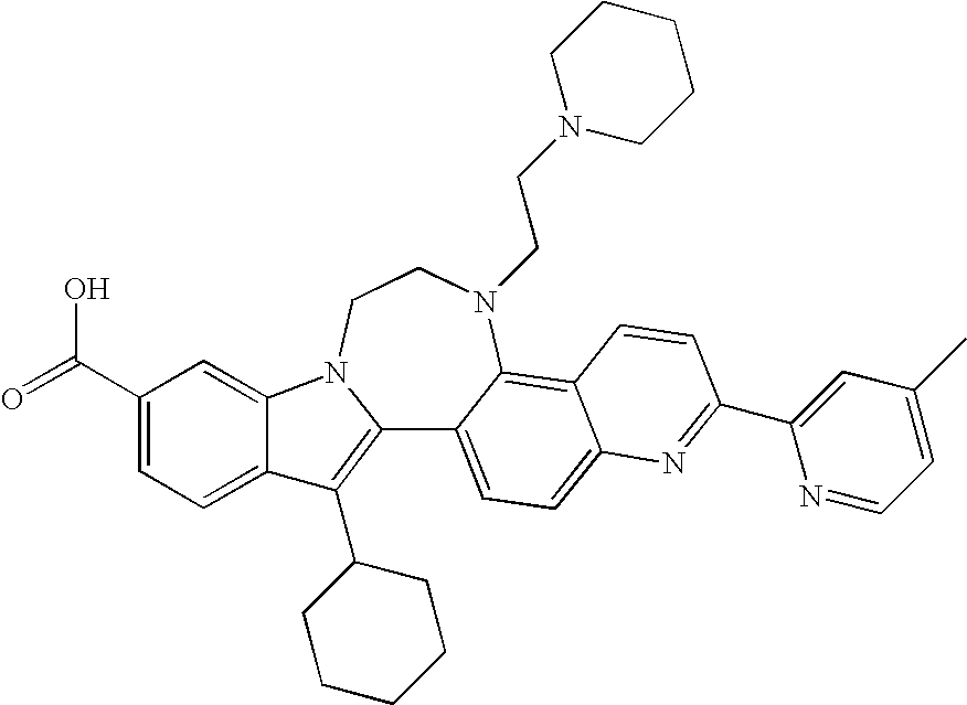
C12=C(C3CCCCC3)C3=CC=C(C(=O)O)C=C3N1CCN(CCN1CCCCC1)C1=C3C(=CC=C21)N=C(C1=CC(C)=CC=N1)C=C3
